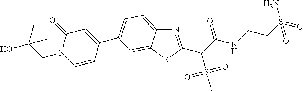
N1=C(C(C(NCCS(=O)(N)=O)=O)S(=O)(=O)C)SC2=CC(C3=CC(=O)N(CC(O)(C)C)C=C3)=CC=C12
